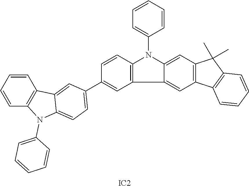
C1=CC=CC(N2C3=CC4=C(C=C3C3=C2C=CC(C2=CC=C5N(C6=CC=CC=C6)C6=C(C=CC=C6)C5=C2)=C3)C2=C(C4(C)C)C=CC=C2)=C1.[IC2]
